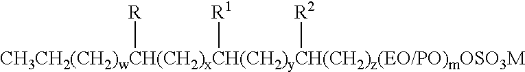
[CH3CH2(CH2)wCH(CH2)xCH(CH2)yCH(CH2)z(EO/PO)mOSO3M]([R])([R1])[R2]
